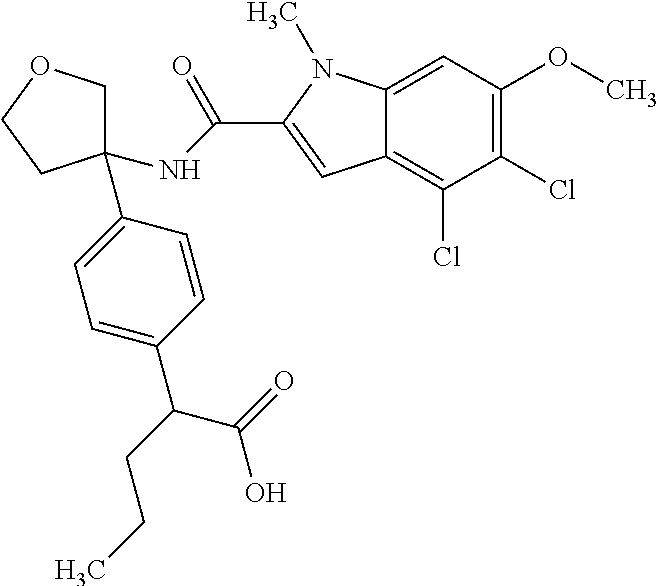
C1=C(C(CCC)C(=O)O)C=CC(C2(NC(=O)C3=CC4=C(Cl)C(Cl)=C(OC)C=C4N3C)COCC2)=C1
